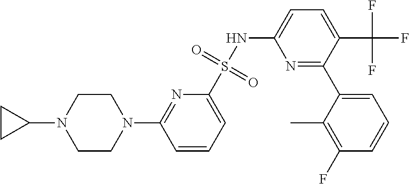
N1=C(C2=CC=CC(F)=C2C)C(C(F)(F)F)=CC=C1NS(C1=CC=CC(N2CCN(C3CC3)CC2)=N1)(=O)=O
